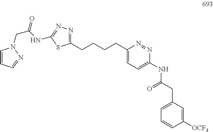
C(C(NC1=NN=C(CCCCC2=CC=C(NC(CC3=CC=CC([OCF3])=C3)=O)N=N2)S1)=O)N1C=CC=N1
